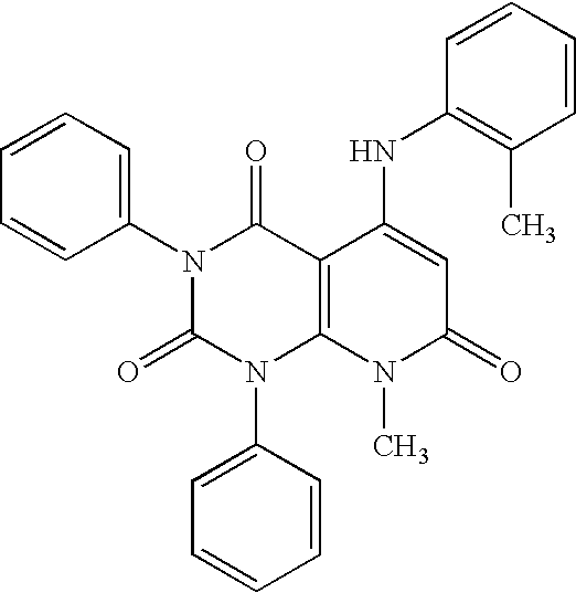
N1(C2=CC=CC=C2)C(=O)N(C2=CC=CC=C2)C2=C(C1=O)C(NC1=C(C)C=CC=C1)=CC(=O)N2C
